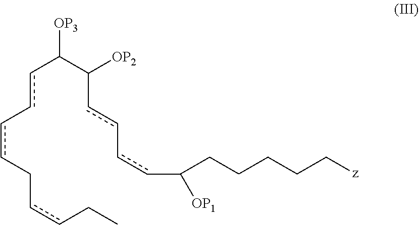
c(c-ccCccCC)C(C(cc-ccC([OP1])CCCCC[z])[OP2])[OP3]
